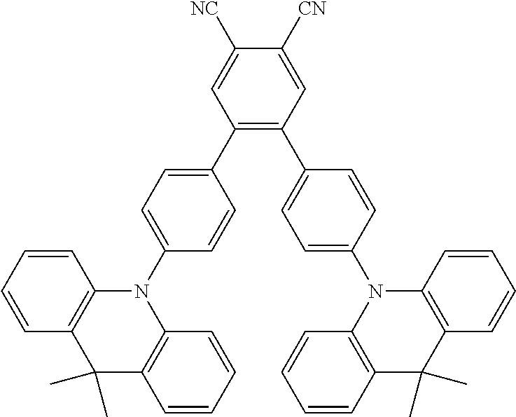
CC1(C)C2=C(C=CC=C2)N(C2=CC=C(C3=C(C4=CC=C(N5C6=C(C(C)(C)C7=C5C=CC=C7)C=CC=C6)C=C4)C=C([CN])C([NC])=C3)C=C2)C2=C1C=CC=C2
